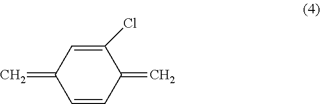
C1=CC(=C)C(Cl)=CC1=C
